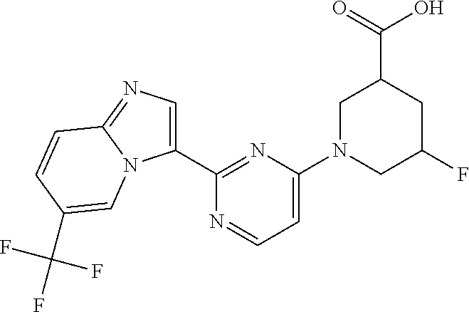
C1(C2=NC(N3CC(F)CC(C(=O)O)C3)=CC=N2)=CN=C2N1C=C(C(F)(F)F)C=C2
